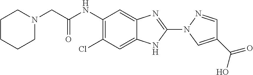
N1(C2=NC3=CC(NC(CN4CCCCC4)=O)=C(Cl)C=C3N2)N=CC(C(=O)O)=C1
